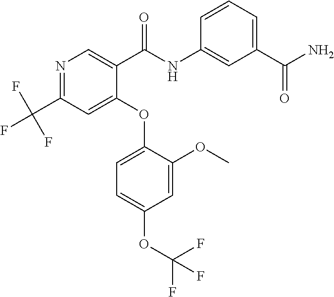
N1=C(C(F)(F)F)C=C(OC2=CC=C(OC(F)(F)F)C=C2OC)C(C(NC2=CC(C(N)=O)=CC=C2)=O)=C1
